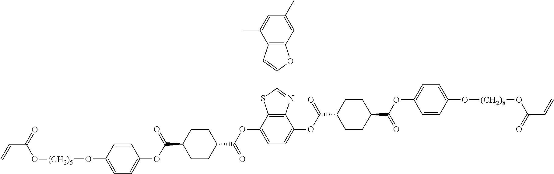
C12=C(C=C(C)C=C1C)OC(C1=NC3=C(S1)C(OC(=O)C1CCC(C(=O)OC4=CC=C(O[(CH2)5]OC(C=C)=O)C=C4)CC1)=CC=C3OC(=O)C1CCC(C(=O)OC3=CC=C(O[(CH2)8]OC(C=C)=O)C=C3)CC1)=C2
